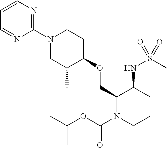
C1(N2CC(F)C(OCC3N(C(OC(C)C)=O)CCCC3NS(C)(=O)=O)CC2)=NC=CC=N1
